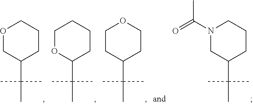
O1CC(C(C)(C)C)CCC1.C1OC(C(C)(C)C)CCC1.C1CC(C(C)(C)C)CCO1.N1(C(=O)C)CC(C(C)(C)C)CCC1
